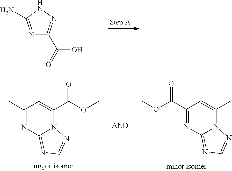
N1=C(N)NN=C1C(=O)O.C1(C)=NC2=NC=NN2C(C(OC)=O)=C1.C1(C(OC)=O)=NC2=NC=NN2C(C)=C1
